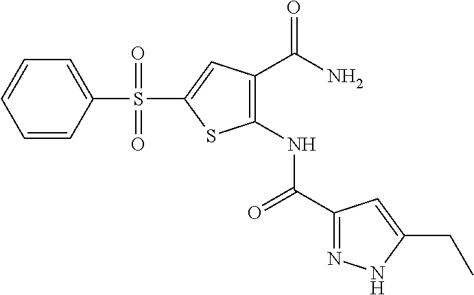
C1(NC(C2=NNC(CC)=C2)=O)=C(C(N)=O)C=C(S(C2=CC=CC=C2)(=O)=O)S1
